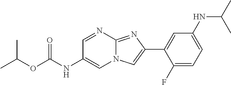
C1=NC2=NC(C3=CC(NC(C)C)=CC=C3F)=CN2C=C1NC(OC(C)C)=O
